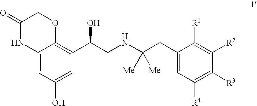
C12=CC(O)=CC(C(CNC(CC3=CC([R4])=C([R3])C([R2])=C3[R1])([Me])[Me])O)=C1OCC(=O)N2
